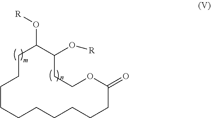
C1OC(=O)CCCCCCCCCCC(O[R])C(O[R])C1
